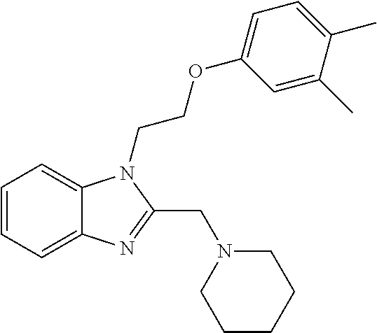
C1=CC=C2C(=C1)N=C(CN1CCCCC1)N2CCOC1=CC=C(C)C(C)=C1
